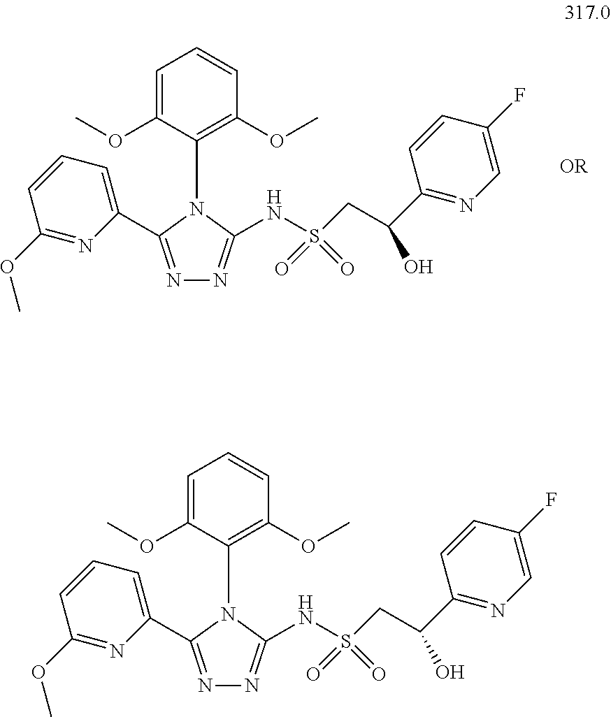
C1=CC=C(C2=NN=C(NS(=O)(=O)CC(O)C3=NC=C(F)C=C3)N2C2=C(OC)C=CC=C2OC)N=C1OC.C1=CC=C(C2=NN=C(NS(=O)(=O)CC(O)C3=NC=C(F)C=C3)N2C2=C(OC)C=CC=C2OC)N=C1OC
